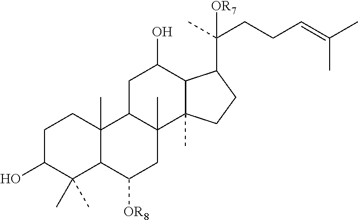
C1C(O)C(C)(C)C2C(C)(C1)C1C(C)(CC2[OR8])C2(C)C(C(O)C1)C(C(C)(CCC=C(C)C)[OR7])CC2
